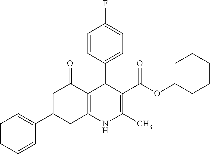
C1=CC=CC(C2CC3=C(C(=O)C2)C(C2=CC=C(F)C=C2)C(C(OC2CCCCC2)=O)=C(C)N3)=C1
